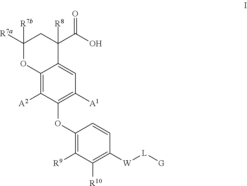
C1(OC2=C([A1])C=C3C(=C2[A2])OC([R7a])([R7b])CC3(C(O)=O)[R8])=C([R9])C([R10])=C([W][L][G])C=C1
